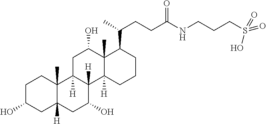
C1C(O)CC2([H])C(C)(C1)C1([H])C([H])(C(O)C2)C2([H])C(C)(C(O)C1)C(C(CCC(NCCCS(O)(=O)=O)=O)C)CCC2
